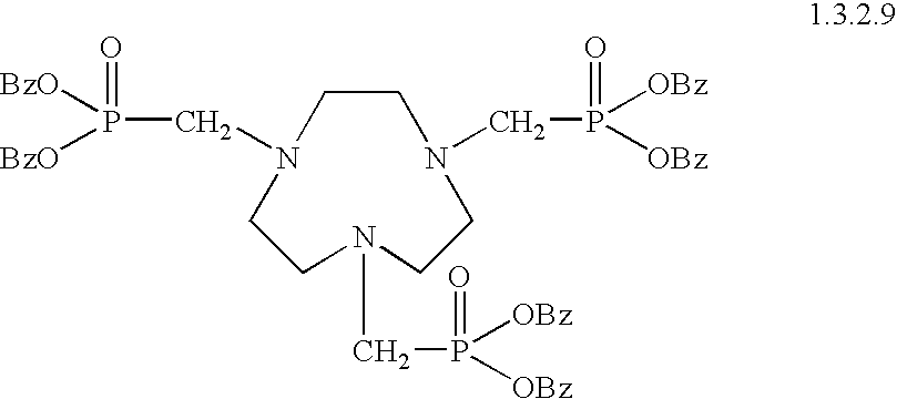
C1CN(CP(=O)([OBz])[OBz])CCN(CP(=O)([OBz])[OBz])CCN1CP([BzO])([BzO])=O
